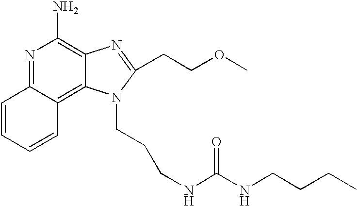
N1=C2C(=C3C(=C1N)N=C(CCOC)N3CCCNC(NCCCC)=O)C=CC=C2
